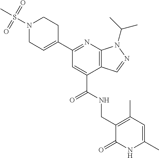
N1(S(C)(=O)=O)CC=C(C2=NC3=C(C(C(NCC4=C(C)C=C(C)NC4=O)=O)=C2)C=NN3C(C)C)CC1
